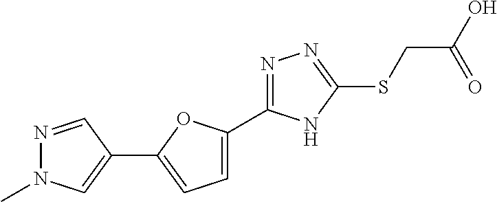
C1=C(C2=NN=C(SCC(O)=O)N2)OC(C2=CN(C)N=C2)=C1
